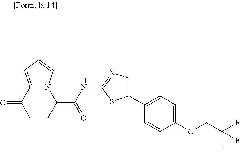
S1C(NC(C2CCC(=O)C3=CC=CN32)=O)=NC=C1C1=CC=C(OCC(F)(F)F)C=C1
